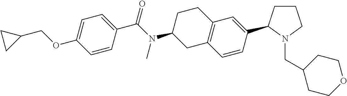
C1=C(OCC2CC2)C=CC(C(N(C2CC3=C(CC2)C=C(C2CCCN2CC2CCOCC2)C=C3)C)=O)=C1
